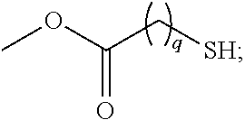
COC(C[SH])=O
